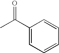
CC(C1=CC=CC=C1)=O
